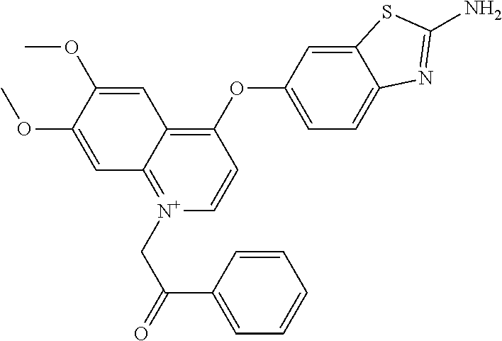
C1(OC2=CC=C3C(=C2)SC(N)=N3)=C2C(=[N+](CC(C3=CC=CC=C3)=O)C=C1)C=C(OC)C(OC)=C2
